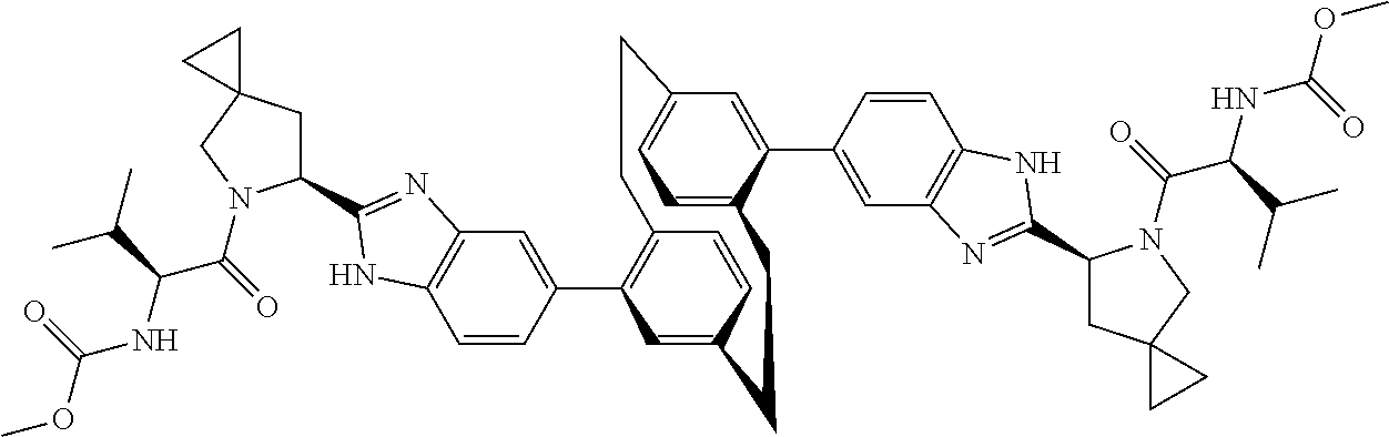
C1=CC(C2=C3C=CC(=C2)CCC2=CC=C(C=C2C2=CC4=C(C=C2)NC(C2CC5(CN2C(C(NC(OC)=O)C(C)C)=O)CC5)=N4)CC3)=CC2=C1NC(C1CC3(CN1C(C(NC(OC)=O)C(C)C)=O)CC3)=N2
